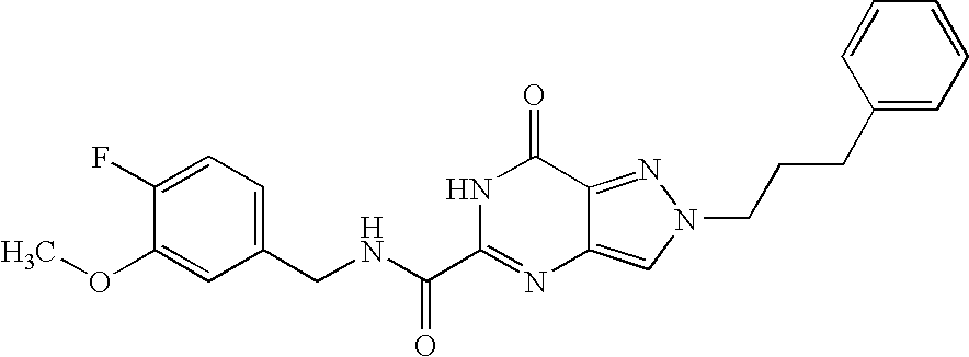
C1(CNC(C2=NC3=CN(CCCC4=CC=CC=C4)N=C3C(=O)N2)=O)=CC=C(F)C(OC)=C1
